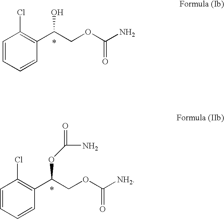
C1=CC(C(COC(N)=O)O)=C(Cl)C=C1.C1=CC(C(COC([NH2])=O)OC(N)=O)=C(Cl)C=C1
